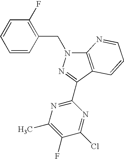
C12=C(C(C3=NC(C)=C(F)C(Cl)=N3)=NN1CC1=C(F)C=CC=C1)C=CC=N2
